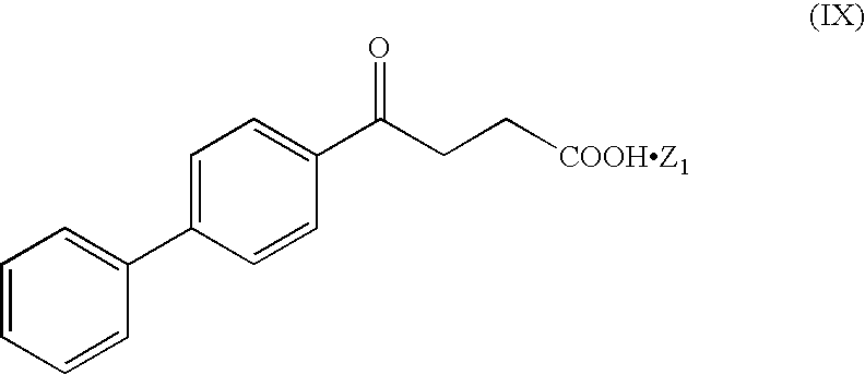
C1=C(C2=CC=CC=C2)C=CC(C(CC[COOHZ1])=O)=C1
